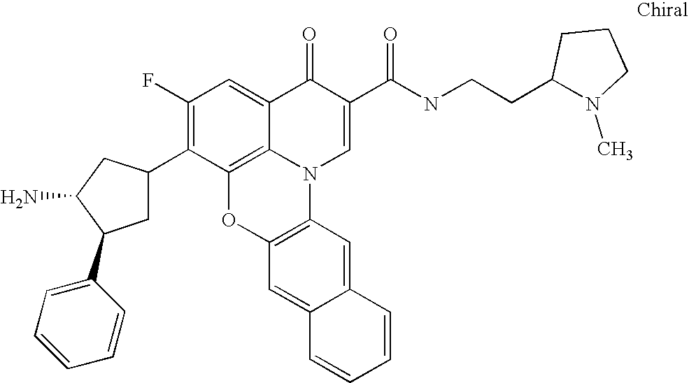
C1(F)=C(C2CC(C3=CC=CC=C3)C(N)C2)C2=C3C(=C1)C(=O)C(C(NCCC1N(C)CCC1)=O)=CN3C1=C(O2)C=C2C(=C1)C=CC=C2
